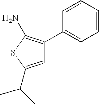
C1=C(C(C)C)SC(N)=C1C1=CC=CC=C1
